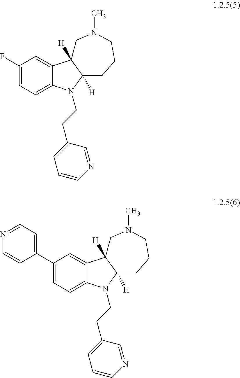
C1(F)=CC=C2C(=C1)C1([H])C([H])(CCCN(C)C1)N2CCC1=CC=CN=C1.C1(C2=CC=NC=C2)=CC=C2C(=C1)C1([H])C([H])(CCCN(C)C1)N2CCC1=CC=CN=C1
